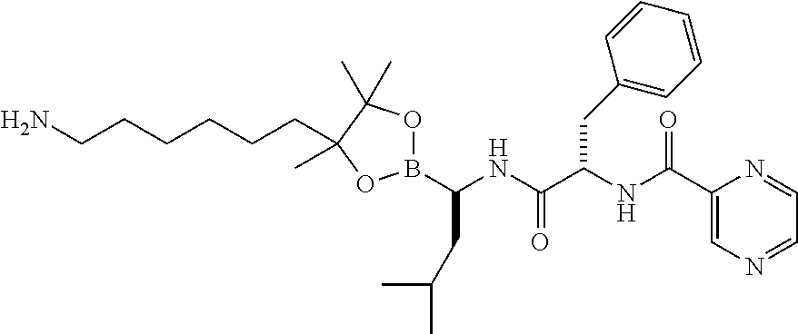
NCCCCCCC1(C)C(C)(C)OB(C(NC(C(NC(C2=CN=CC=N2)=O)CC2=CC=CC=C2)=O)CC(C)C)O1
